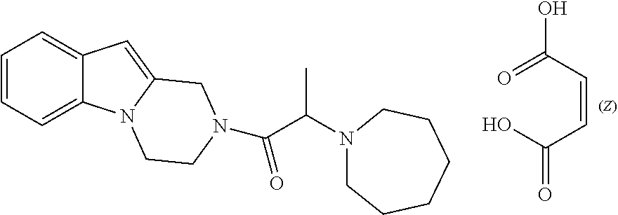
C1=CC=C2C(=C1)C=C1N2CCN(C(C(N2CCCCCC2)C)=O)C1.O=C(C=CC(O)=O)O
